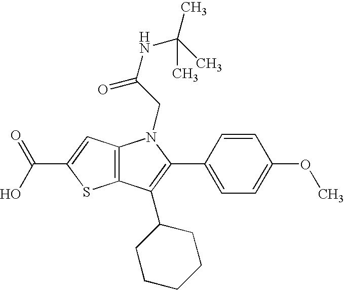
C12=C(C(C3CCCCC3)=C(C3=CC=C(OC)C=C3)N1CC(NC(C)(C)C)=O)SC(C(O)=O)=C2
